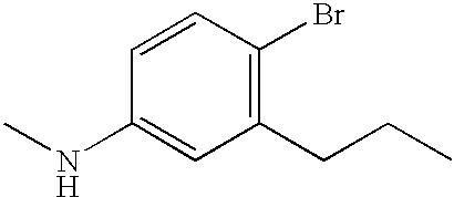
C1=CC(NC)=CC(CCC)=C1Br
